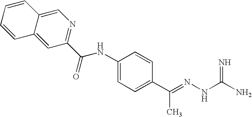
C1(NC(C2=NC=C3C(=C2)C=CC=C3)=O)=CC=C(C(C)=NNC(=N)N)C=C1
